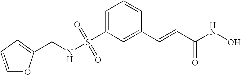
S(C1=CC=CC(C=CC(NO)=O)=C1)(NCC1=CC=CO1)(=O)=O
